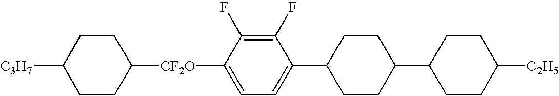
C1([CF2O]C2=CC=C(C3CCC(C4CCC([C2H5])CC4)CC3)C(F)=C2F)CCC([C3H7])CC1
